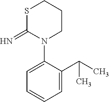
N1(C2=CC=CC=C2C(C)C)CCCSC1=N
